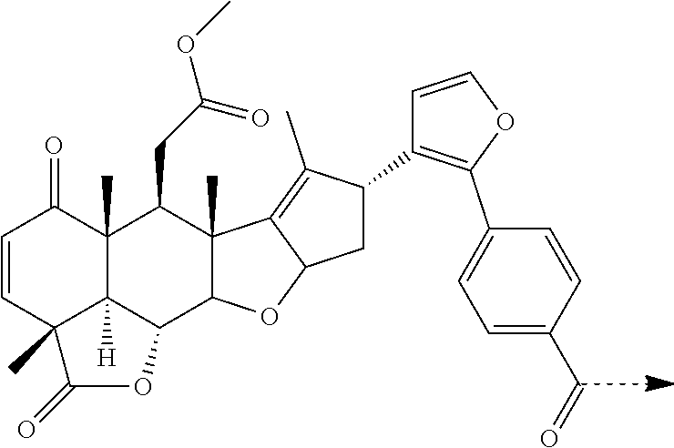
C1=CC2(C)C3([H])C(C)(C1=O)C(CC(=O)OC)C1(C)C(C3OC2=O)OC2C1=C(C)C(C1=C(C3=CC=C(C=O)C=C3)OC=C1)C2
